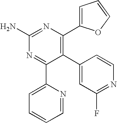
C1(C2=C(C3=CC=CO3)N=C(N)N=C2C2=CC=CC=N2)=CC(F)=NC=C1
